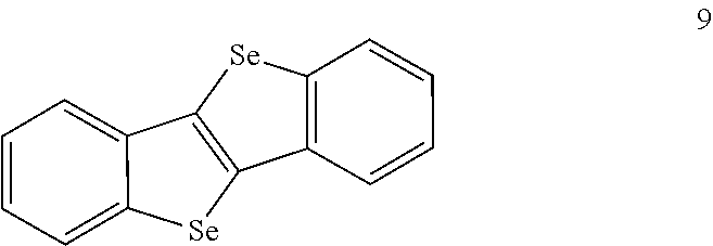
C12=C([Se]C3=CC=CC=C13)C1=C([Se]2)C=CC=C1
